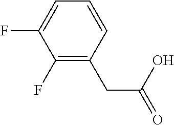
OC(=O)CC1=C(F)C(F)=CC=C1
